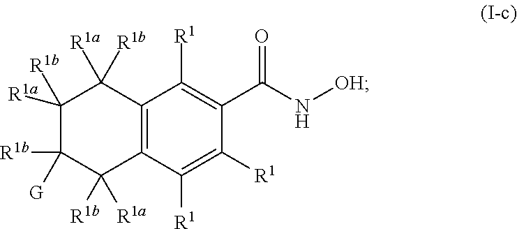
C12=C(C([R1])=C([R1])C(C(N[OH])=O)=C1[R1])C([R1b])([R1a])C([R1b])([G])C([R1b])([R1a])C2([R1b])[R1a]
